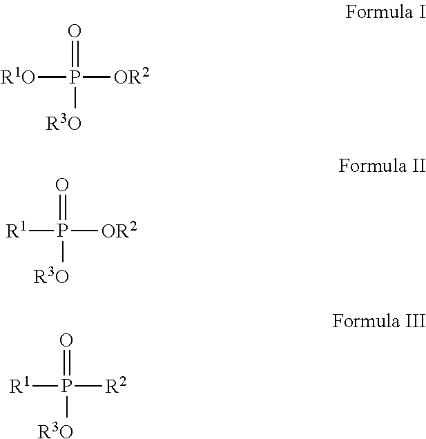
[R1O]P([OR2])(=O)[R3O].[R1]P([OR2])(=O)[R3O].[R1]P([R2])(=O)[R3O]
